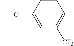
COC1=CC([CF3])=CC=C1
